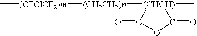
C[(CFClCF2)m][(CH2CH2)n][(CHCH)]1(C)C(=O)OC1=O
